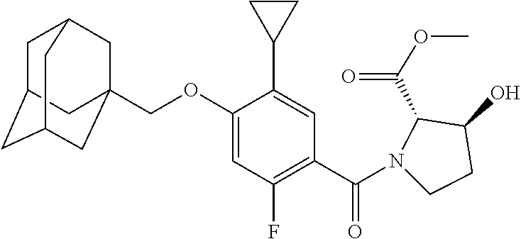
C(OC1=CC(F)=C(C(N2CCC(O)C2C(=O)OC)=O)C=C1C1CC1)C12CC3CC(CC(C1)C3)C2
